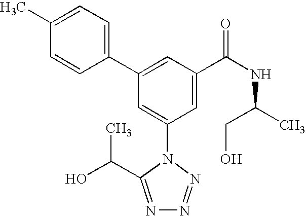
C1(C2=CC(C(NC(C)CO)=O)=CC(N3C(C(O)C)=NN=N3)=C2)=CC=C(C)C=C1
